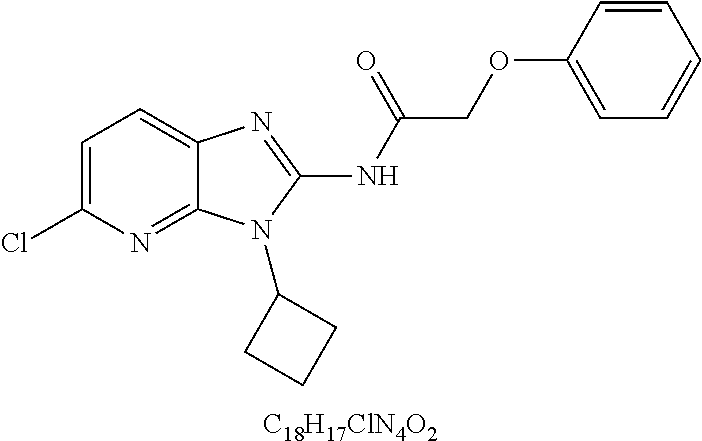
C1=C(Cl)N=C2C(=C1)N=C(NC(COC1=CC=CC=C1)=O)N2C1CCC1.[C18H17ClN4O2]
